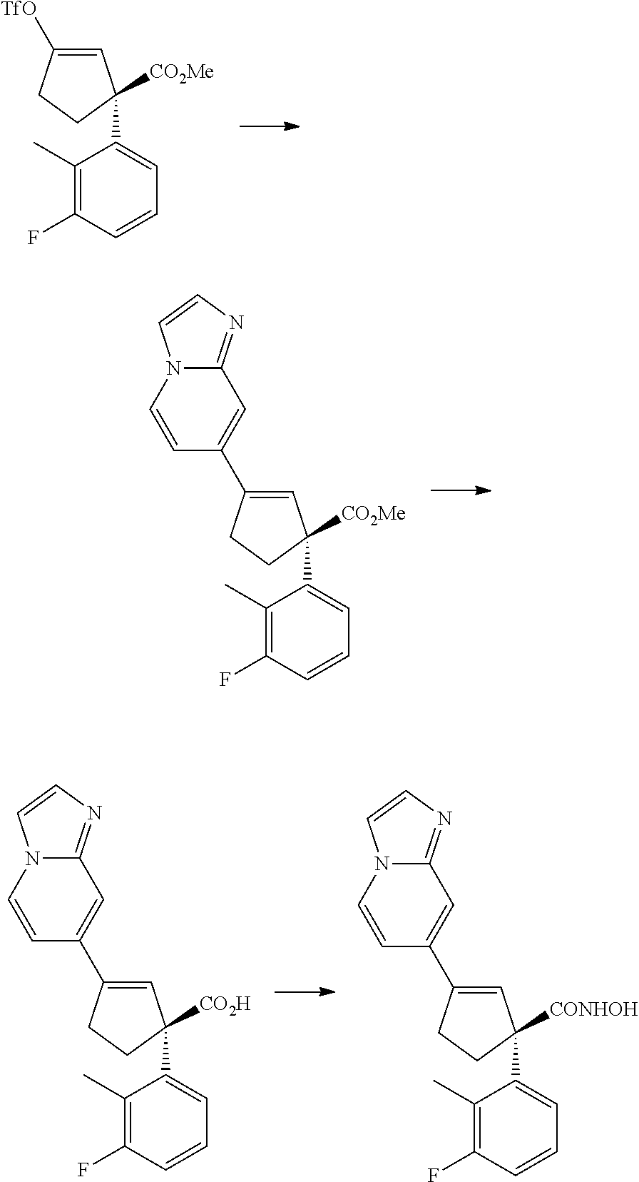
[CO2Me]C1(C2=CC=CC(F)=C2C)C=C([TfO])CC1.[CO2Me]C1(C2=CC=CC(F)=C2C)C=C(C2=CC3=NC=CN3C=C2)CC1.[CO2H]C1(C2=CC=CC(F)=C2C)C=C(C2=CC3=NC=CN3C=C2)CC1.[CONHOH]C1(C2=CC=CC(F)=C2C)C=C(C2=CC3=NC=CN3C=C2)CC1
